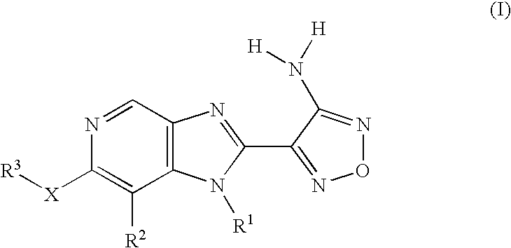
C12=C(C=NC([X][R3])=C1[R2])N=C(C1=NON=C1N([H])[H])N2[R1]
